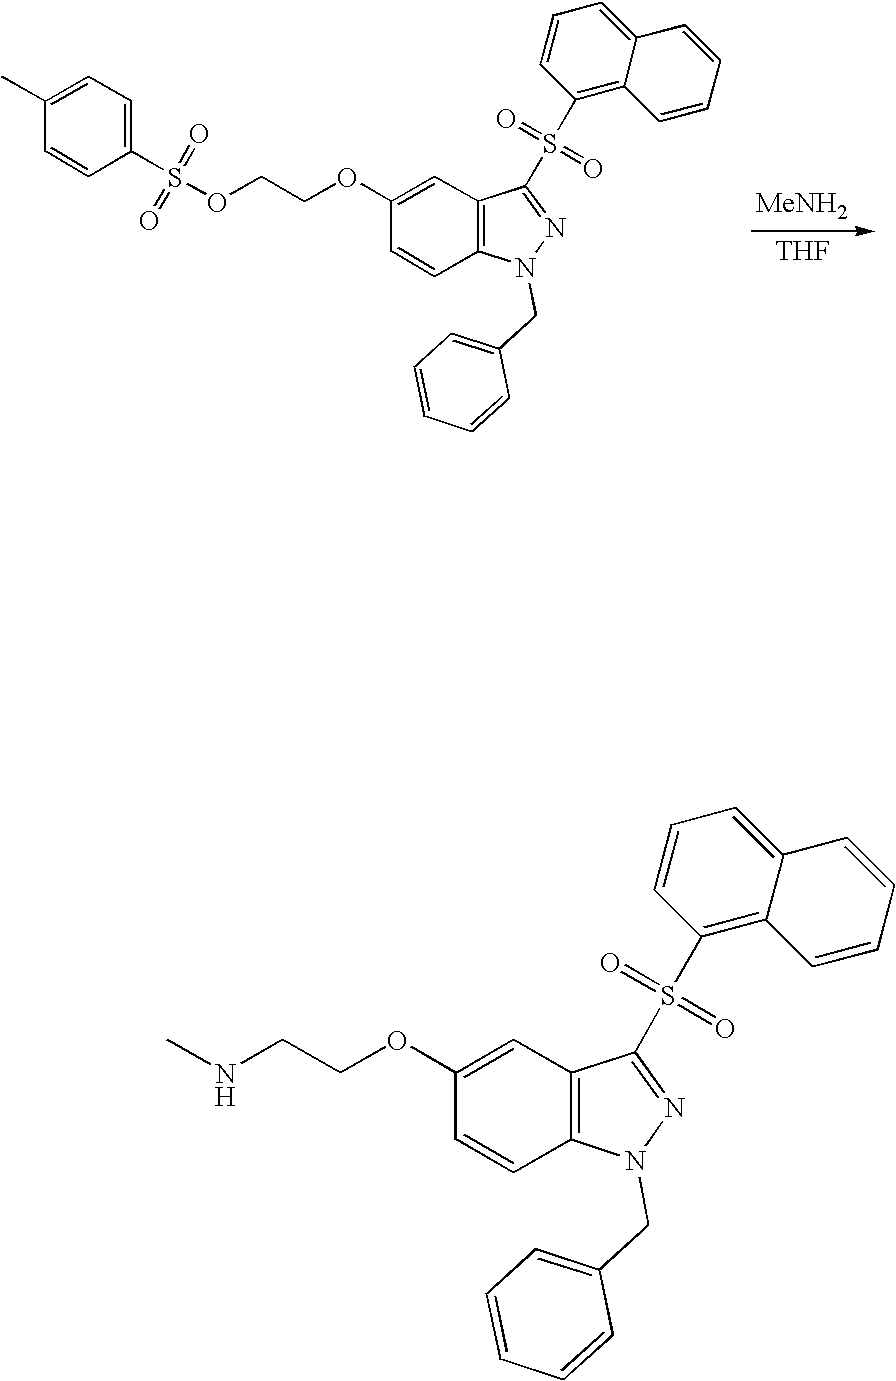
C1(OCCNC)=CC2=C(C=C1)N(CC1=CC=CC=C1)N=C2S(C1=C2C(=CC=C1)C=CC=C2)(=O)=O.C1(OCCOS(C2=CC=C(C)C=C2)(=O)=O)=CC2=C(C=C1)N(CC1=CC=CC=C1)N=C2S(C1=C2C(=CC=C1)C=CC=C2)(=O)=O.[THF].[MeNH2]
